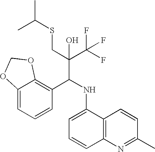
C12=CC=CC(C(NC3=CC=CC4=C3C=CC(C)=N4)C(C(F)(F)F)(CSC(C)C)O)=C1OCO2
